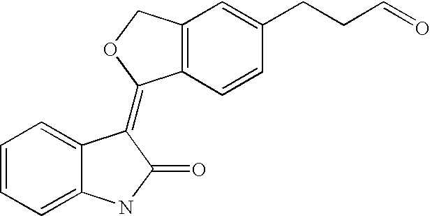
C12=C(C=CC(CCC=O)=C1)C(=C1C3=CC=CC=C3NC1=O)OC2
